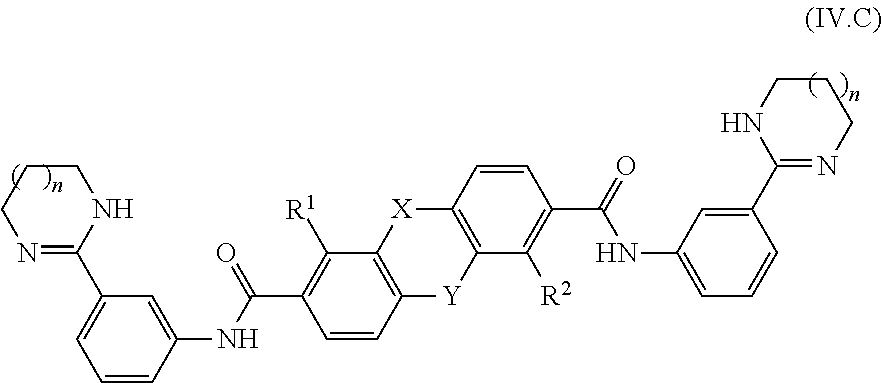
C1N=C(C2=CC=CC(NC(C3=C([R1])C4=C(C=C3)[Y]C3=C(C=CC(C(=O)NC5=CC=CC(C6=NCCCN6)=C5)=C3[R2])[X]4)=O)=C2)NCC1
